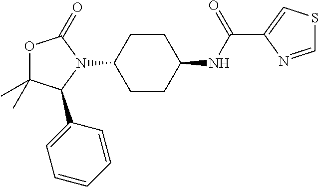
O1C(C)(C)C(C2=CC=CC=C2)N(C2CCC(NC(C3=CSC=N3)=O)CC2)C1=O
